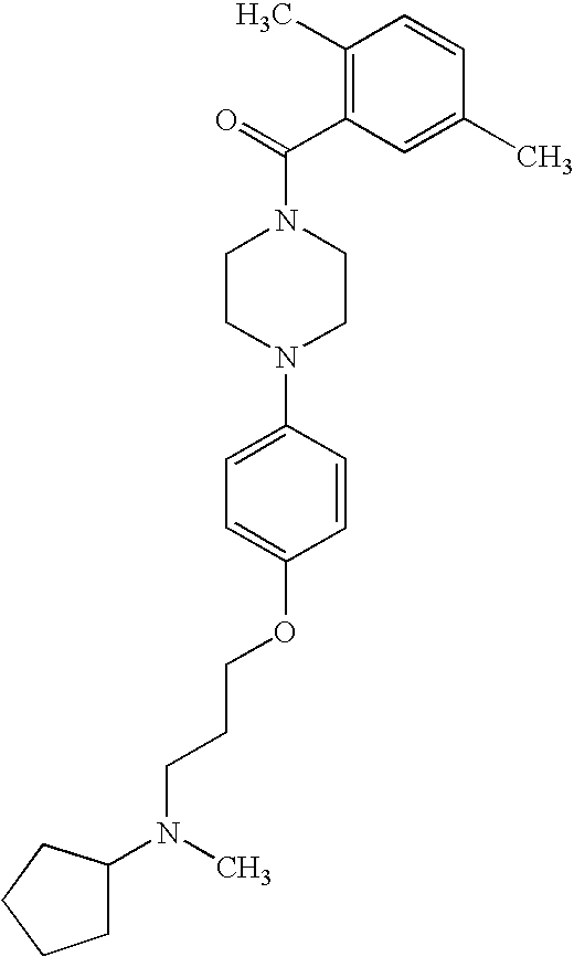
C1CN(C2=CC=C(OCCCN(C3CCCC3)C)C=C2)CCN1C(=O)C1=C(C)C=CC(C)=C1
